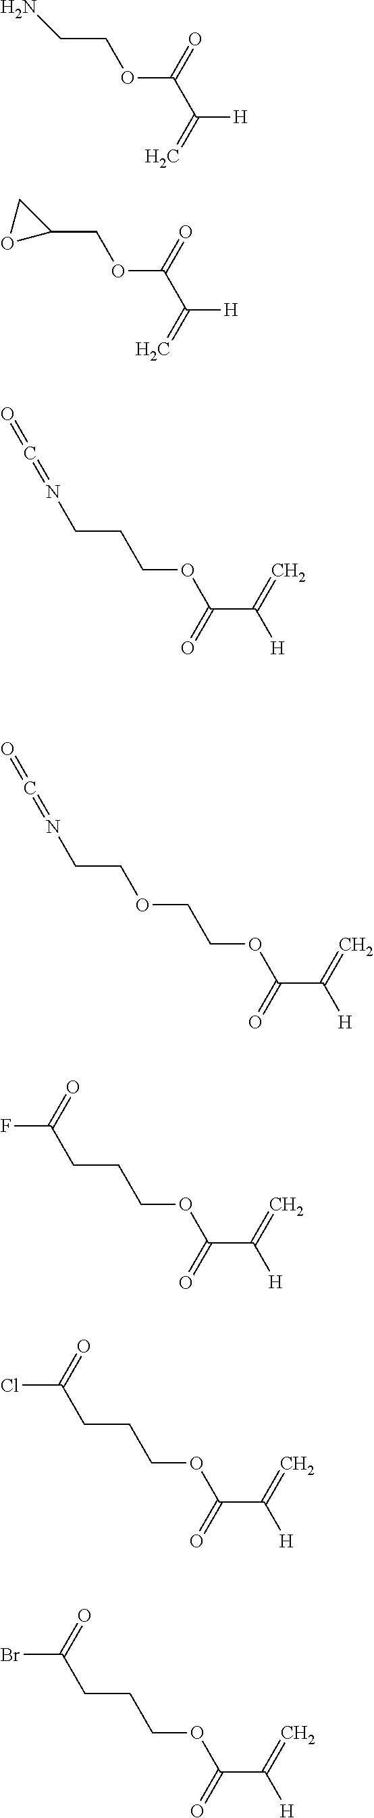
[H]C(=C)C(OCCN)=O.[H]C(=C)C(OCC1CO1)=O.C(CN=C=O)COC(C(=C)[H])=O.C(CN=C=O)OCCOC(C([H])=C)=O.C(F)(CCCOC(C([H])=C)=O)=O.C(Cl)(CCCOC(C([H])=C)=O)=O.C(Br)(CCCOC(C([H])=C)=O)=O
